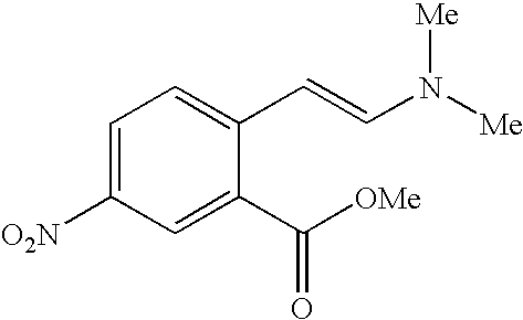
C1=C([O2N])C=C(C([OMe])=O)C(C=CN([Me])[Me])=C1
